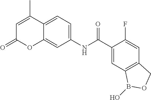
C12=CC=C(NC(C3=CC4=C(C=C3F)COB4O)=O)C=C1OC(=O)C=C2C
